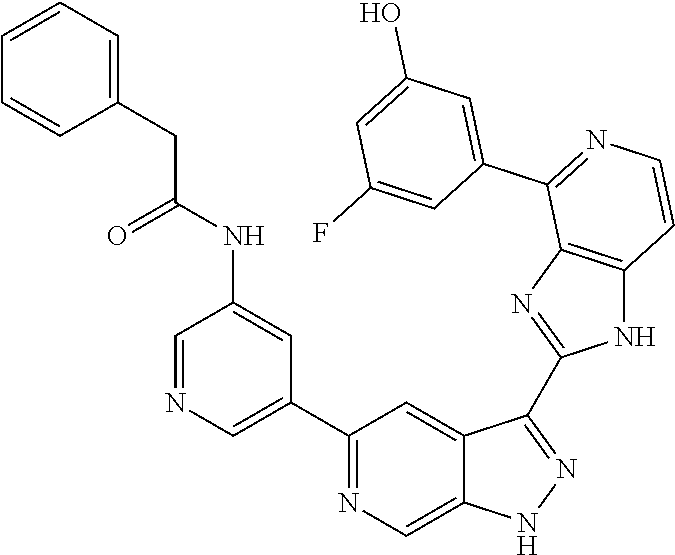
C1(C2=CN=CC(NC(CC3=CC=CC=C3)=O)=C2)=NC=C2C(=C1)C(C1=NC3=C(N1)C=CN=C3C1=CC(O)=CC(F)=C1)=NN2
